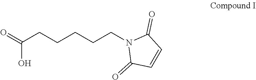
O=C(CCCCCN1C(=O)C=CC1=O)O
